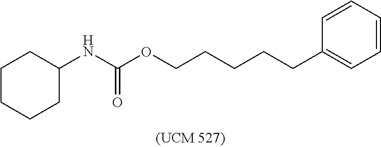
C(CCCCC1=CC=CC=C1)OC(NC1CCCCC1)=O
